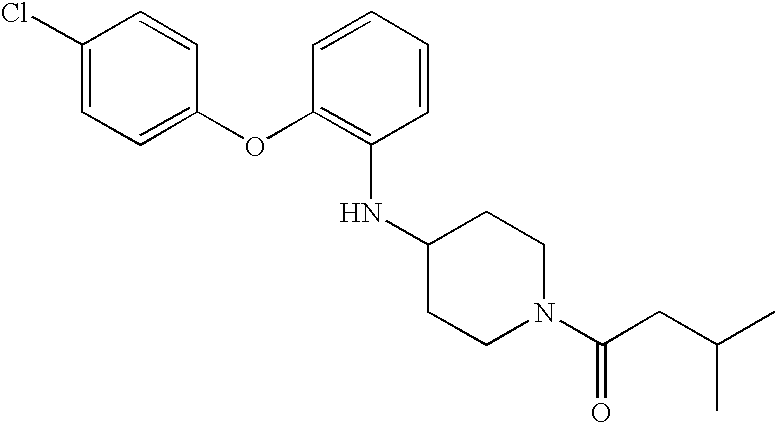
C1(Cl)=CC=C(OC2=C(NC3CCN(C(CC(C)C)=O)CC3)C=CC=C2)C=C1
